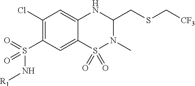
C1(Cl)=C(S(=O)(N[R1])=O)C=C2C(=C1)NC(CSC[CF3])N(C)S2(=O)=O
